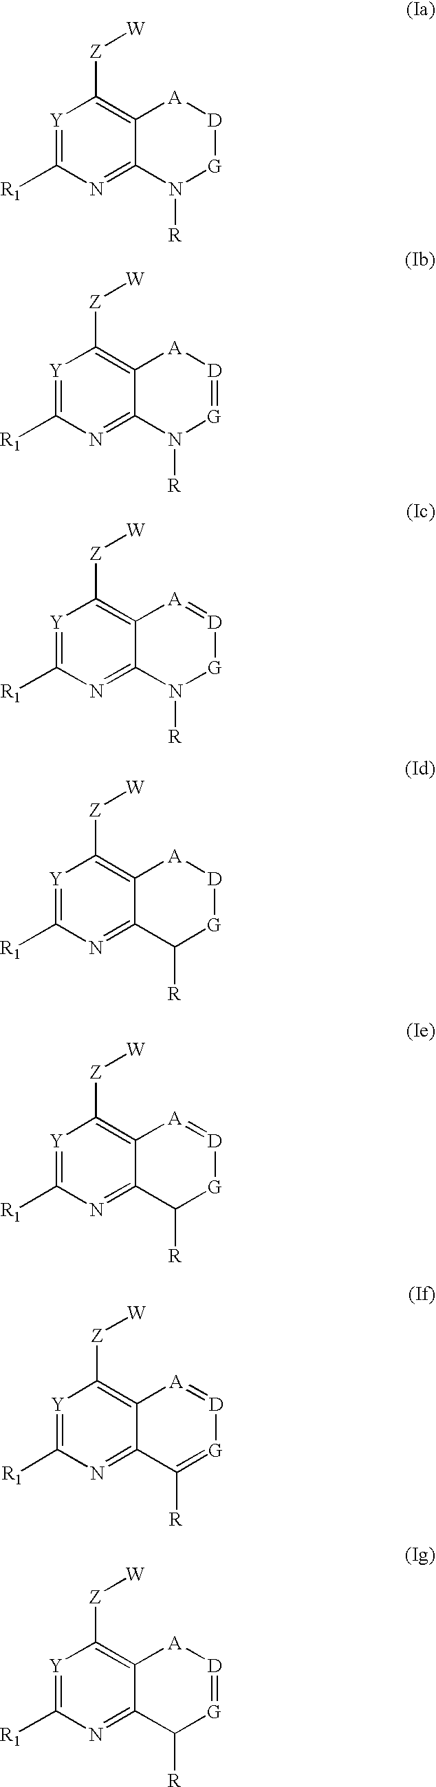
[Y]1=C([R1])N=C2C(=C1[Z][W])[A][D][G]N2[R].[Y]1=C([R1])N=C2C(=C1[Z][W])[A][D]=[G]N2[R].[Y]1=C([R1])N=C2C(=C1[Z][W])[A]=[D][G]N2[R].[Y]1=C([R1])N=C2C(=C1[Z][W])[A][D][G]C2[R].[Y]1=C([R1])N=C2C(=C1[Z][W])[A]=[D][G]C2[R].[Y]1=C([R1])N=C2C(=C1[Z][W])[A]=[D][G]=C2[R].[Y]1=C([R1])N=C2C(=C1[Z][W])[A][D]=[G]C2[R]
